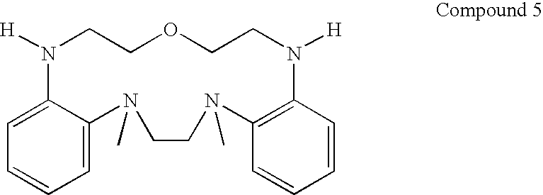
C1=C2C(=CC=C1)N(C)CCN(C)C1=C(C=CC=C1)N([H])CCOCCN2[H]
